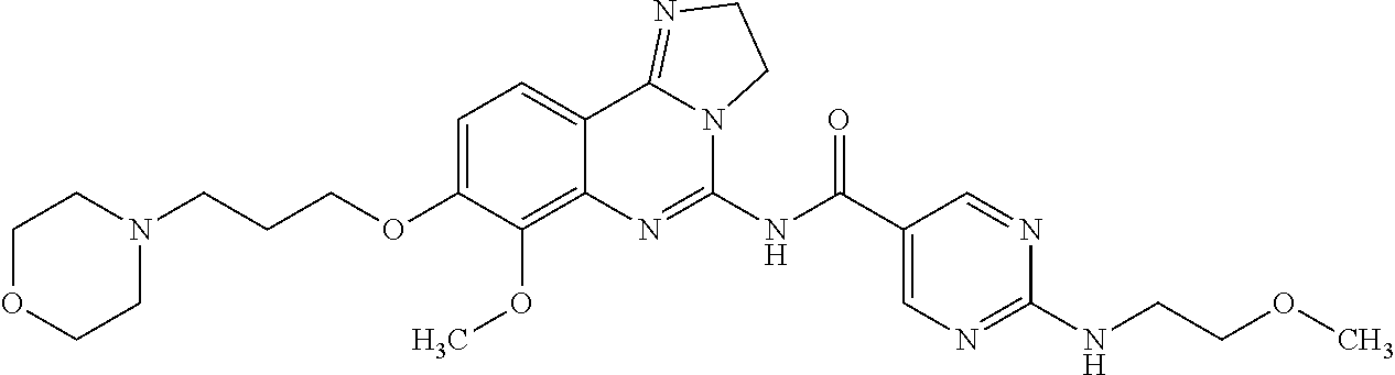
C1OCCN(CCCOC2=CC=C3C(=C2OC)N=C(NC(C2=CN=C(NCCOC)N=C2)=O)N2C3=NCC2)C1
